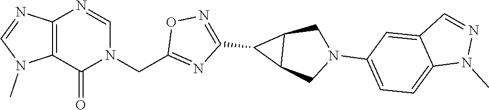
C12=C(C(=O)N(CC3=NC(C4C5C4CN(C4=CC=C6C(=C4)C=NN6C)C5)=NO3)C=N1)N(C)C=N2
